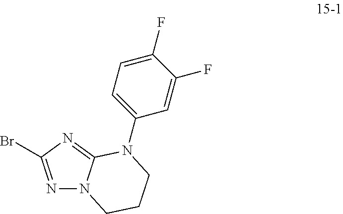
N1=C(Br)N=C2N1CCCN2C1=CC=C(F)C(F)=C1
